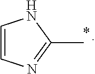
C1=CN=C(C)N1
